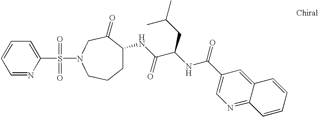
C1=NC(S(N2CC(=O)C(NC(C(NC(C3=CN=C4C(=C3)C=CC=C4)=O)CC(C)C)=O)CCC2)(=O)=O)=CC=C1
